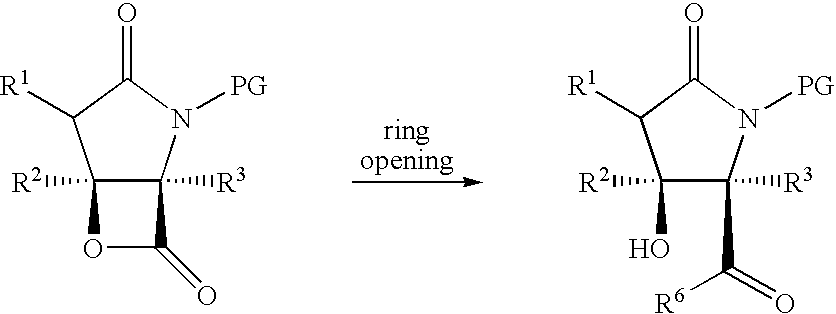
C12([R2])C([R3])(N([PG])C(=O)C1[R1])C(=O)O2.C1(O)([R2])C(C(=O)[R6])([R3])N([PG])C(=O)C1[R1]
